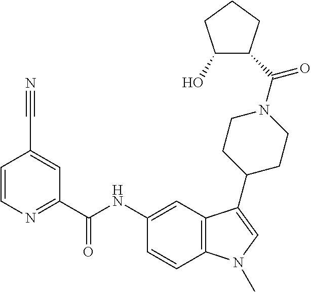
C1=CN=C(C(NC2=CC3=C(C=C2)N(C)C=C3C2CCN(C(C3C(O)CCC3)=O)CC2)=O)C=C1C#N
